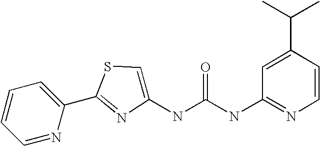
C1=NC(C2=NC(NC(NC3=NC=CC(C(C)C)=C3)=O)=CS2)=CC=C1
